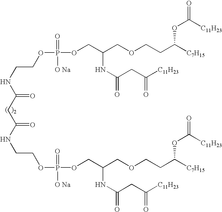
C(NC(CC(NCCOP([O Na])(=O)OCC(COCCC([C7H15])OC([C11H23])=O)NC(=O)CC([C11H23])=O)=O)=O)COP(=O)([O Na])OCC(COCCC([C7H15])OC(=O)[C11H23])NC(CC([C11H23])=O)=O
